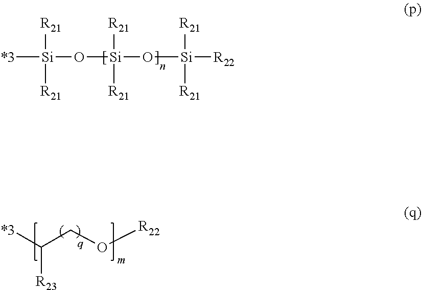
[*3][Si]([R21])([R21])O[Si]([R21])([R21])O[Si]([R21])([R21])[R22].C(CO[R22])([*3])[R23]
